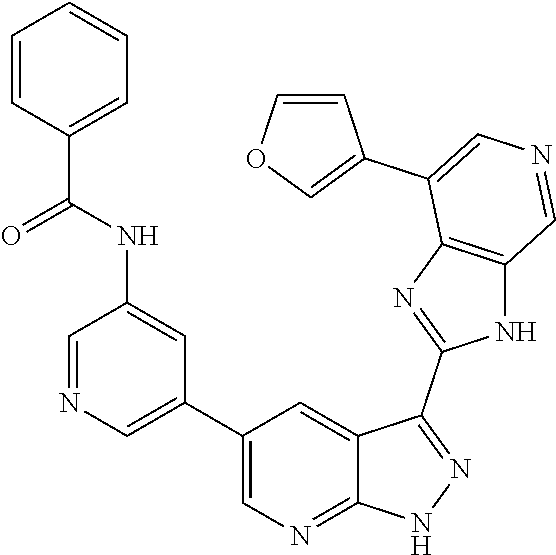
C1(C2=CN=CC(NC(=O)C3=CC=CC=C3)=C2)=CN=C2C(=C1)C(C1=NC3=C(N1)C=NC=C3C1=COC=C1)=NN2
